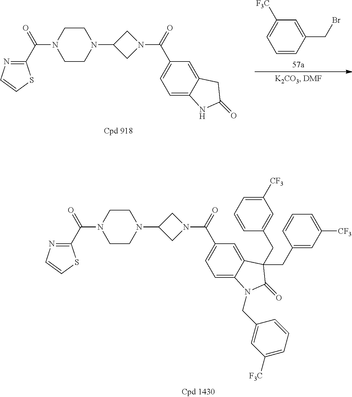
C1([F3C])=CC=CC(CBr)=C1.C1(C(=O)N2CCN(C3CN(C(=O)C4=CC=C5C(=C4)CC(=O)N5)C3)CC2)=NC=CS1.C1(C(=O)N2CCN(C3CN(C(=O)C4=CC=C5C(=C4)C(CC4=CC([CF3])=CC=C4)(CC4=CC([CF3])=CC=C4)C(=O)N5CC4=CC([F3C])=CC=C4)C3)CC2)=NC=CS1
